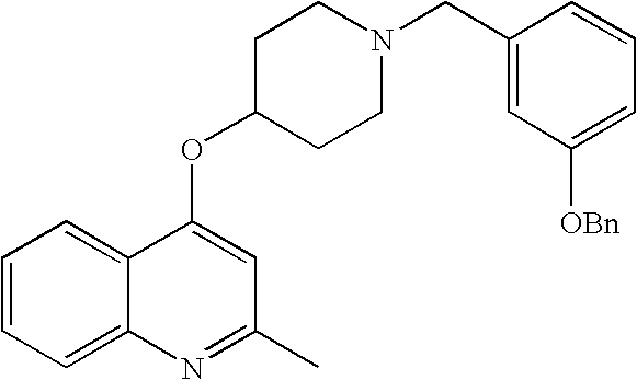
C1=CC=C2C(=C1)C(OC1CCN(CC3=CC([OBn])=CC=C3)CC1)=CC(C)=N2
